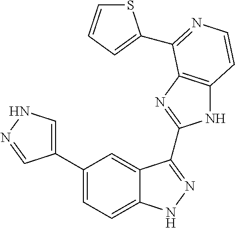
C1(C2=CNN=C2)=CC=C2C(=C1)C(C1=NC3=C(N1)C=CN=C3C1=CC=CS1)=NN2
